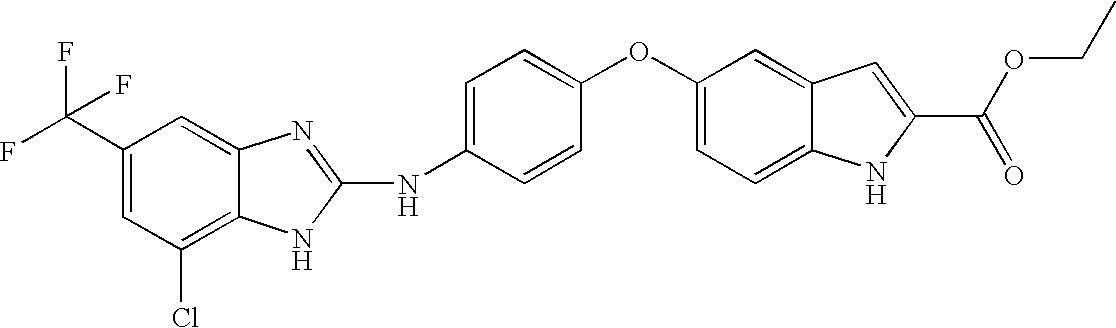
C1=C(C(F)(F)F)C=C2C(=C1Cl)NC(NC1=CC=C(OC3=CC=C4C(=C3)C=C(C(OCC)=O)N4)C=C1)=N2
